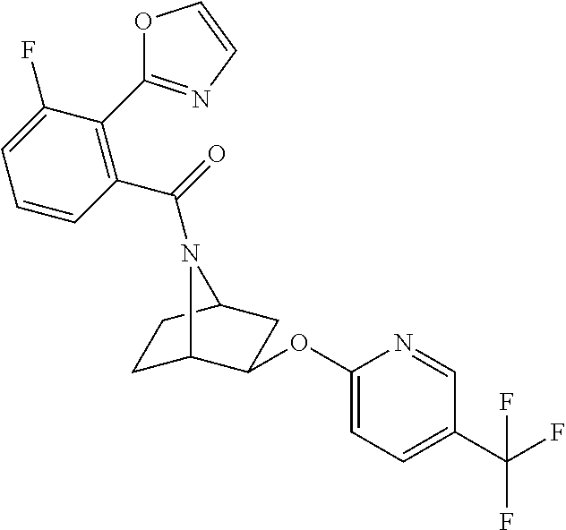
O1C(C2=C(C(=O)N3C4CCC3CC4OC3=CC=C(C(F)(F)F)C=N3)C=CC=C2F)=NC=C1
